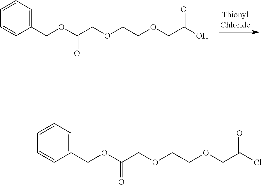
O(C(COCCOCC(O)=O)=O)CC1=CC=CC=C1.O(C(COCCOCC(Cl)=O)=O)CC1=CC=CC=C1
